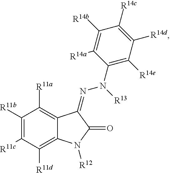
C1([R11b])=C([R11c])C([R11d])=C2C(=C1[R11a])C(=NN(C1=C([R14e])C([R14d])=C([R14c])C([R14b])=C1[R14a])[R13])C(=O)N2[R12]
